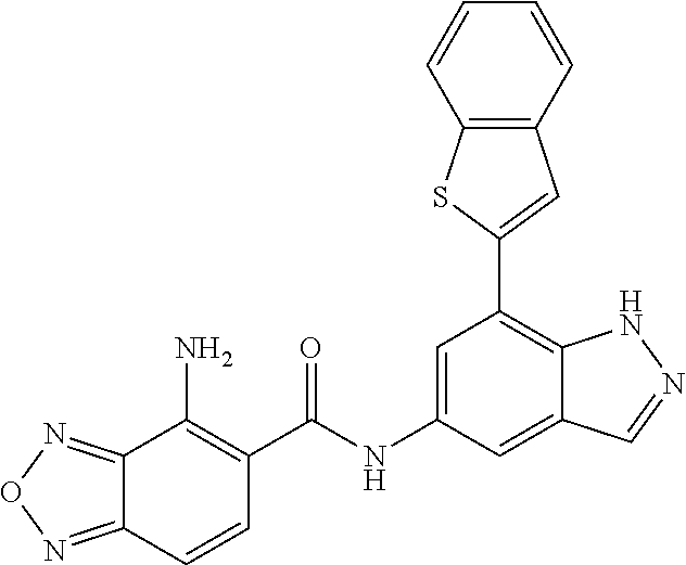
C1=C(NC(=O)C2=C(N)C3=NON=C3C=C2)C=C2C(=C1C1=CC3=C(S1)C=CC=C3)NN=C2
